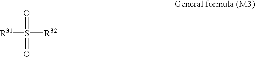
[R31]S([R32])(=O)=O
